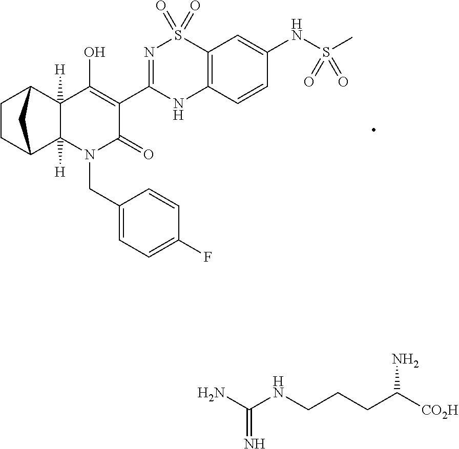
C1(O)=C(C2=NS(=O)(=O)C3=C(N2)C=CC(NS(=O)(C)=O)=C3)C(=O)N(CC2=CC=C(F)C=C2)C2([H])C1([H])C1CCC2C1.NC(NCCCC([CO2H])N)=N
